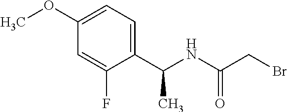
C1(OC)=CC=C(C(NC(CBr)=O)C)C(F)=C1
